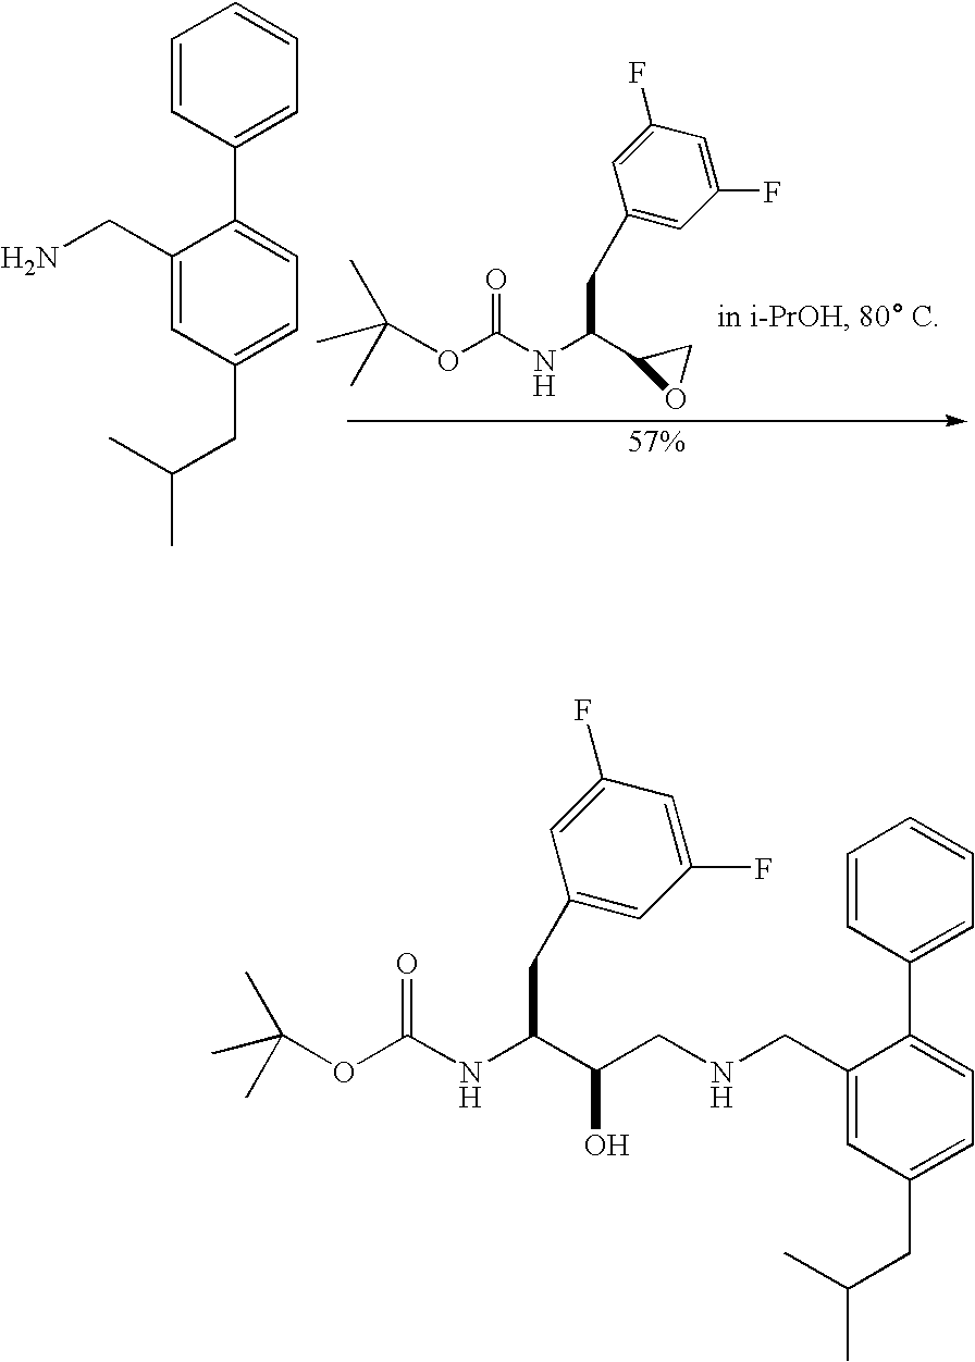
O(C(NC(C1OC1)CC1=CC(F)=CC(F)=C1)=O)C(C)(C)C.C1=CC(C2=CC=C(CC(C)C)C=C2CN)=CC=C1.C(OC(NC(C(CNCC1=CC(CC(C)C)=CC=C1C1=CC=CC=C1)O)CC1=CC(F)=CC(F)=C1)=O)(C)(C)C
